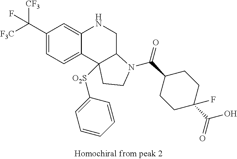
C1(C([CF3])([F3C])F)=CC=C2C(=C1)NCC1C2([O2S]C2=CC=CC=C2)CCN1C(C1CCC(C(O)=O)(F)CC1)=O
